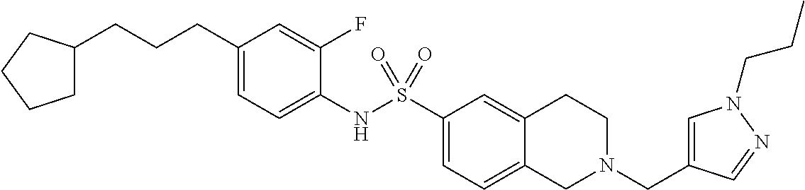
C1(CCCC2CCCC2)=CC=C(NS(C2=CC=C3C(=C2)CCN(CC2=CN(CCC)N=C2)C3)(=O)=O)C(F)=C1
